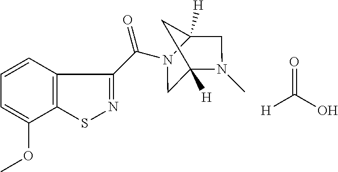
C(=O)(C1=NSC2=C1C=CC=C2OC)N1CC2([H])N(C)CC1([H])C2.[H]C(=O)O
